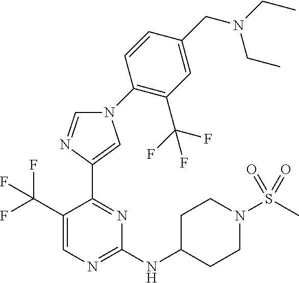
C1=NC(C2=NC(NC3CCN(S(C)(=O)=O)CC3)=NC=C2C(F)(F)F)=CN1C1=C(C(F)(F)F)C=C(CN(CC)CC)C=C1
